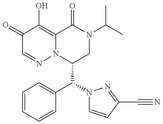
C1(=O)C=NN2C(=C1O)C(=O)N(C(C)C)CC2C(C1=CC=CC=C1)N1C=CC(C#N)=N1
